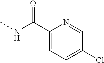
C1=C(C(=O)NC)N=CC(Cl)=C1
